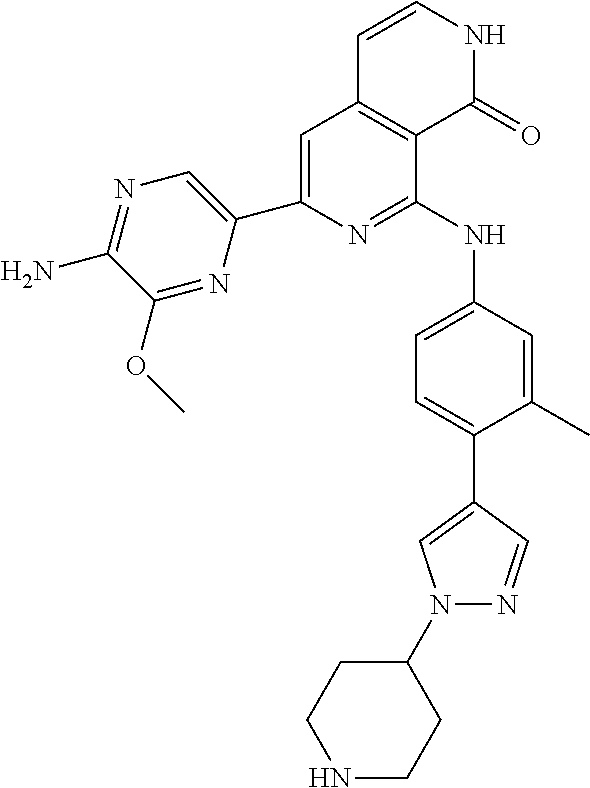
C1(C2=CC3=C(C(NC4=CC=C(C5=CN(C6CCNCC6)N=C5)C(C)=C4)=N2)C(=O)NC=C3)=CN=C(N)C(OC)=N1
